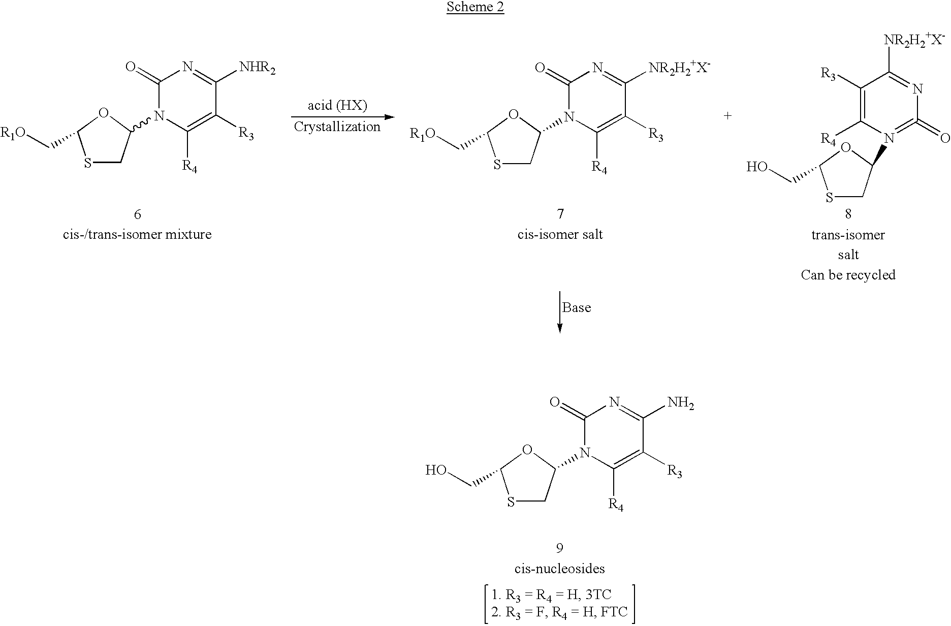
S1CC(N2C([R4])=C([R3])C([NHR2])=NC2=O)OC1C[R1O].S1CC(N2C([R4])=C([R3])C([NR2H2+X-])=NC2=O)OC1C[R1O].S1CC(N2=C(=O)N=C([NR2H2+X-])C([R3])=C2[R4])OC1CO.S1CC(N2C([R4])=C([R3])C(N)=NC2=O)OC1CO
